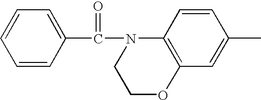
C1=CC(C(N2C3=C(OCC2)C=C(C)C=C3)=O)=CC=C1
